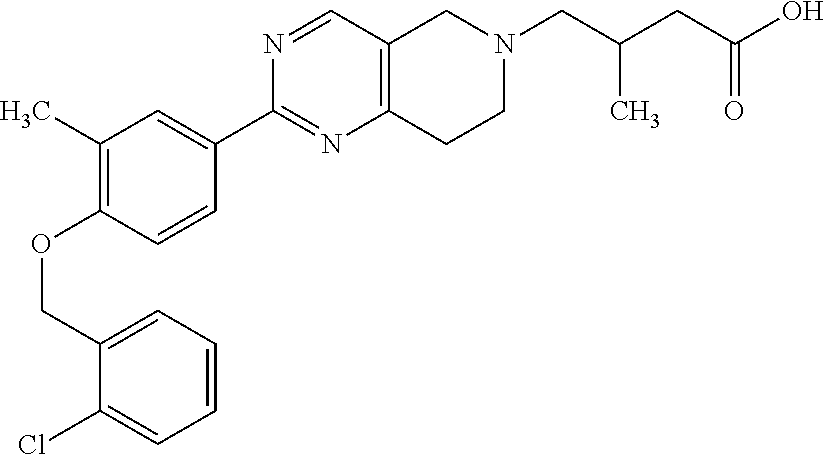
C1(COC2=C(C)C=C(C3=NC4=C(C=N3)CN(CC(CC(=O)O)C)CC4)C=C2)=CC=CC=C1Cl
